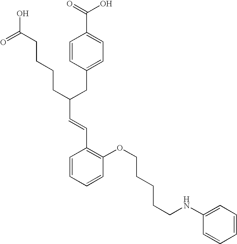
C(C(CC1=CC=C(C(=O)O)C=C1)CCCCC(O)=O)=CC1=C(OCCCCCNC2=CC=CC=C2)C=CC=C1
